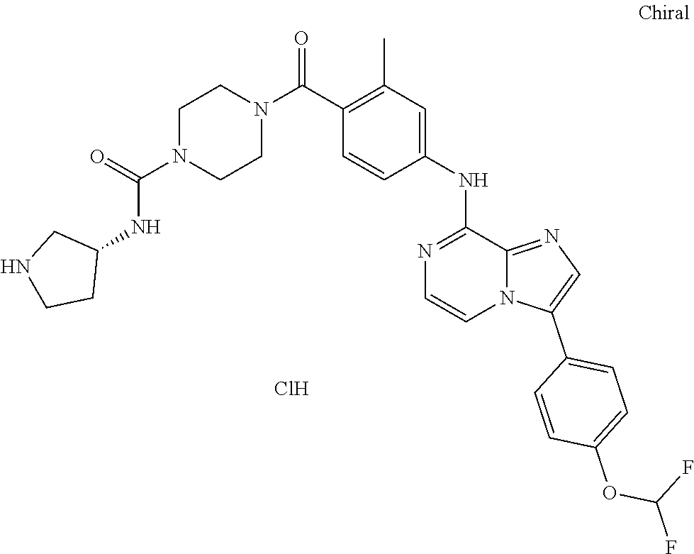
Cl.C1=CN=C(NC2=CC(C)=C(C(N3CCN(C(=O)NC4CCNC4)CC3)=O)C=C2)C2=NC=C(C3=CC=C(OC(F)F)C=C3)N12
